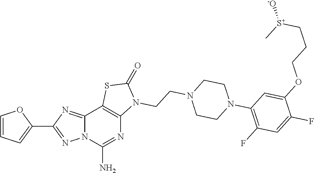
C1=CC=C(C2=NN3C(=N2)C2=C(N=C3N)N(CCN3CCN(C4=C(F)C=C(F)C(OCCC[S+]([-O])C)=C4)CC3)C(=O)S2)O1
